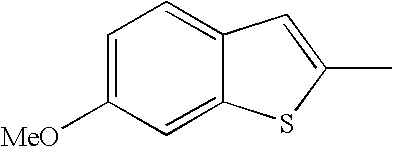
C1(C)=CC2=CC=C([MeO])C=C2S1
